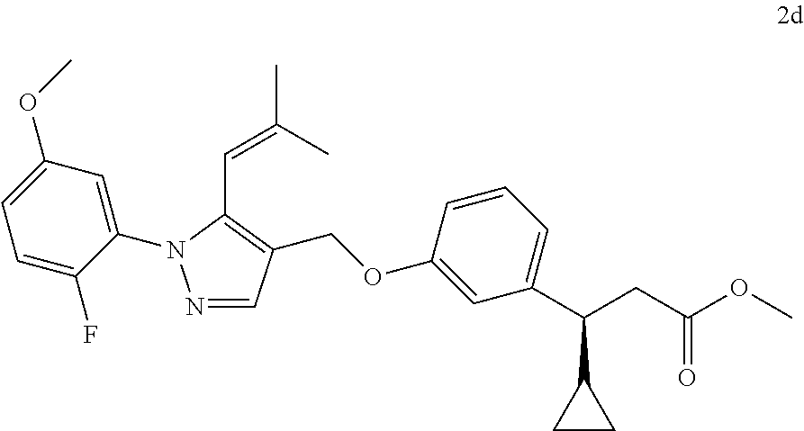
C1(OCC2=C(C=C(C)C)N(C3=CC(OC)=CC=C3F)N=C2)=CC(C(CC(OC)=O)C2CC2)=CC=C1
